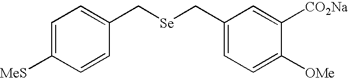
C1=C([MeS])C=CC(C[Se]CC2=CC=C([OMe])C([CO2Na])=C2)=C1
